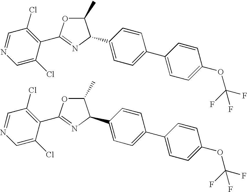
C1=C(Cl)C(C2=NC(C3=CC=C(C4=CC=C(OC(F)(F)F)C=C4)C=C3)C(C)O2)=C(Cl)C=N1.C1=C(Cl)C(C2=NC(C3=CC=C(C4=CC=C(OC(F)(F)F)C=C4)C=C3)C(C)O2)=C(Cl)C=N1
